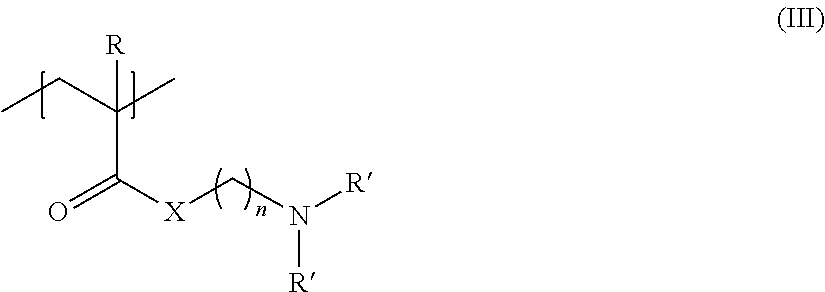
C(C(CC)(C)[R])([X]CN([R])[R])=O
